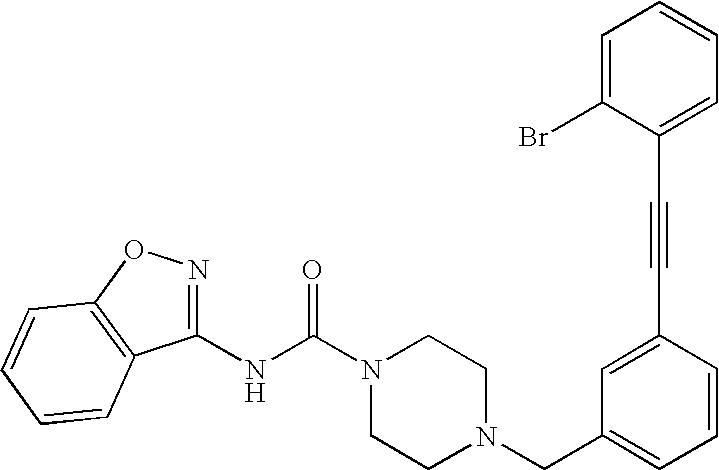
N(C(N1CCN(CC2=CC=CC(C#CC3=CC=CC=C3Br)=C2)CC1)=O)C1=NOC2=C1C=CC=C2
